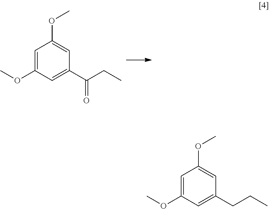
C1=C(OC)C=C(C(CC)=O)C=C1OC.C1=C(OC)C=C(CCC)C=C1OC
